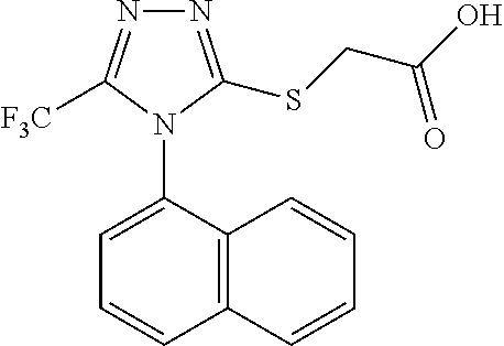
C12=C(C(N3C([F3C])=NN=C3SCC(O)=O)=CC=C1)C=CC=C2
